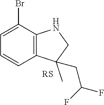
C12=C(C(Br)=CC=C1)NCC2(C)CC(F)F
